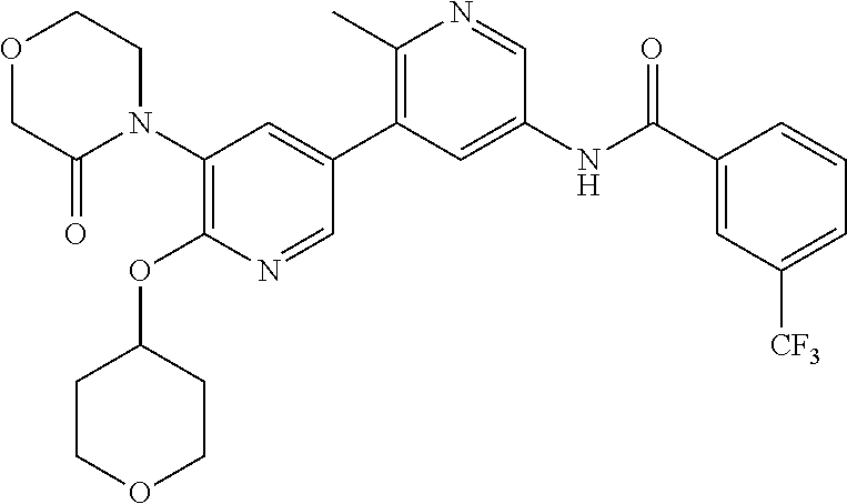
C1(N2CCOCC2=O)=C(OC2CCOCC2)N=CC(C2=C(C)N=CC(NC(C3=CC([CF3])=CC=C3)=O)=C2)=C1
